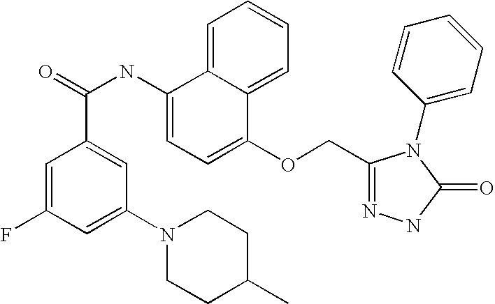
C1=C(F)C=C(N2CCC(C)CC2)C=C1C(=O)NC1=CC=C(OCC2=NNC(=O)N2C2=CC=CC=C2)C2=CC=CC=C12
